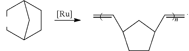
C1C2CCC(C1)C2.[Ru].C1CC(C=C)CC1C=C
